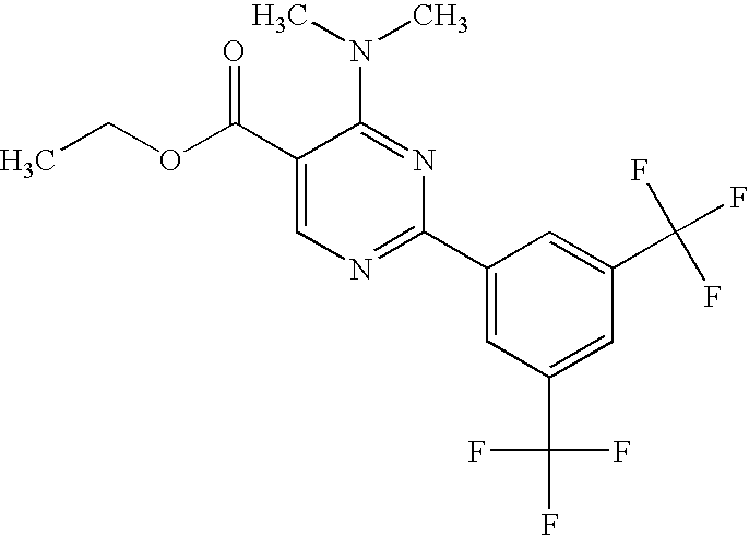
C1(C(OCC)=O)=CN=C(C2=CC(C(F)(F)F)=CC(C(F)(F)F)=C2)N=C1N(C)C
